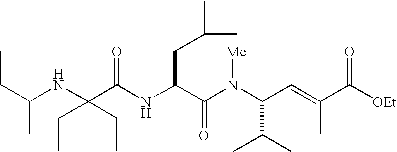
N(C(C(N(C(C(C)C)C=C(C)C([OEt])=O)[Me])=O)CC(C)C)C(C(NC(CC)C)(CC)CC)=O
